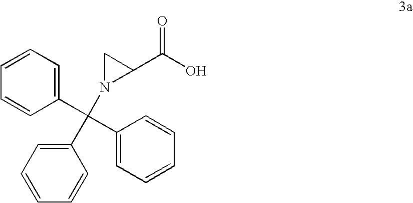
C1=CC=CC(C(C2=CC=CC=C2)(C2=CC=CC=C2)N2C(C(O)=O)C2)=C1
